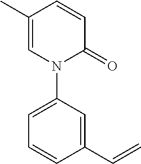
C1(C)=CN(C2=CC=CC(C=C)=C2)C(=O)C=C1
